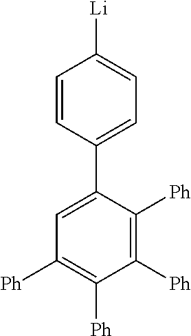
C1=C(C2=CC=C([Li])C=C2)C([Ph])=C([Ph])C([Ph])=C1[Ph]
